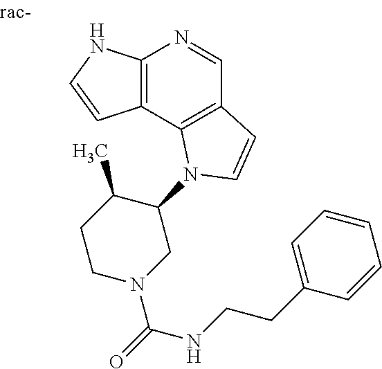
C12=C(C3=C(C=N1)C=CN3C1C(C)CCN(C(NCCC3=CC=CC=C3)=O)C1)C=CN2
